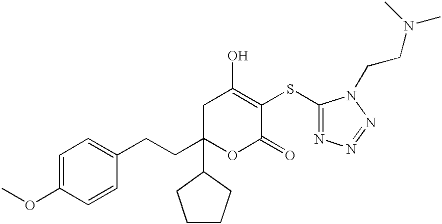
C1C(CCC2=CC=C(OC)C=C2)(C2CCCC2)OC(=O)C(SC2=NN=NN2CCN(C)C)=C1O
